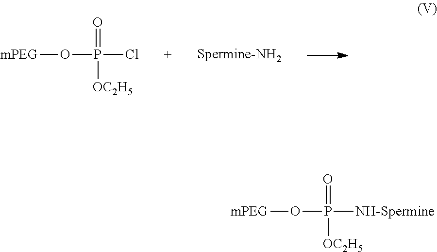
[mPEG]OP(Cl)(=O)[OC2H5].[mPEG]OP([NH-Spermine])(=O)[OC2H5]
